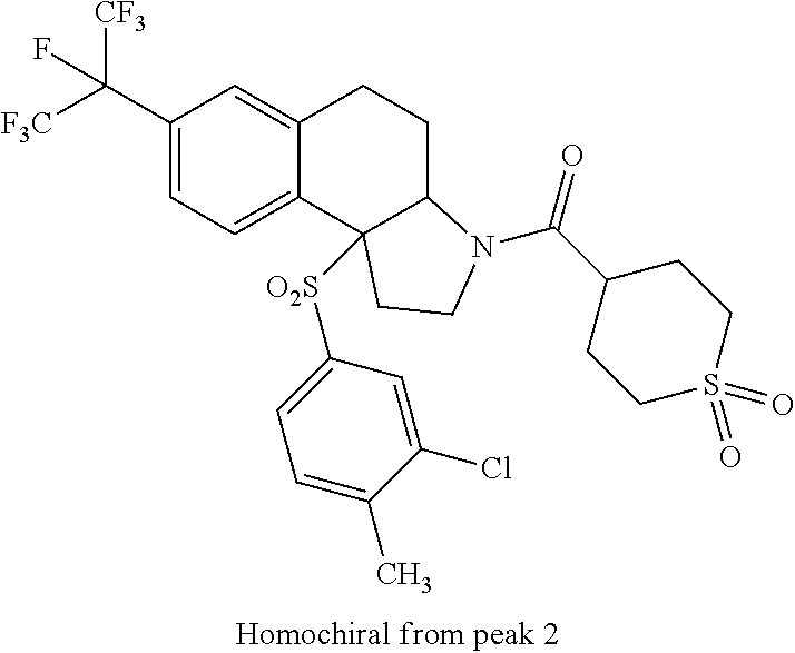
C1(C([CF3])([F3C])F)=CC=C2C(=C1)CCC1C2([O2S]C2=CC=C(C)C(Cl)=C2)CCN1C(C1CCS(=O)(=O)CC1)=O
